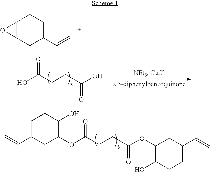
C12C(CC(C=C)CC1)O2.OC(CCC(O)=O)=O.O(C(CCC(OC1C(O)CCC(C=C)C1)=O)=O)C1C(O)CCC(C=C)C1
